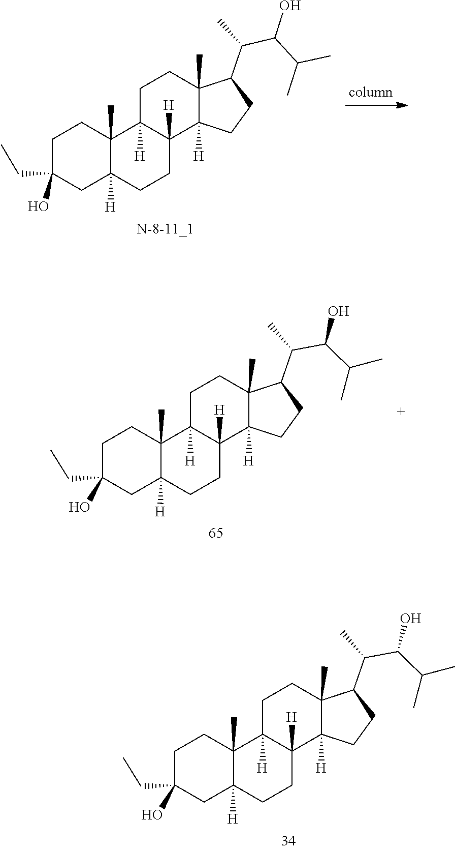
C1(CC)(O)CCC2(C)C3([H])CCC4(C)C(C(C(O)C(C)C)C)CCC4([H])C3([H])CCC2([H])C1.C1(CC)(O)CCC2(C)C3([H])CCC4(C)C(C(C(O)C(C)C)C)CCC4([H])C3([H])CCC2([H])C1.C1(CC)(O)CCC2(C)C3([H])CCC4(C)C(C(C(O)C(C)C)C)CCC4([H])C3([H])CCC2([H])C1
